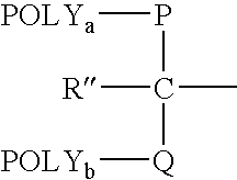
[POLYa]PC([R])(C)[Q][POLYb]
